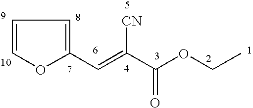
C(=C(C(OCC)=O)[CN])C1=CC=CO1
